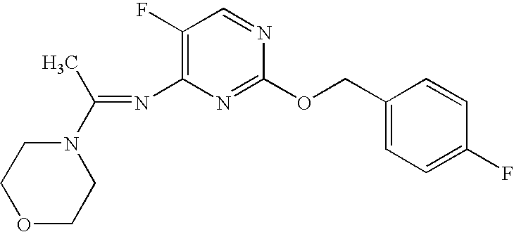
C1(F)=C(N=C(N2CCOCC2)C)N=C(OCC2=CC=C(F)C=C2)N=C1
